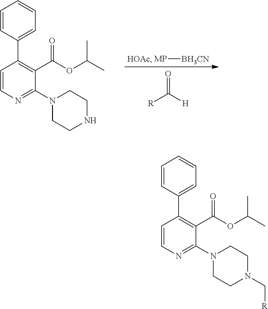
[MP][BH3CN].[HOAc].[R]C([H])=O.C1=CC(C2=C(C(OC(C)C)=O)C(N3CCNCC3)=NC=C2)=CC=C1.C1=CC(C2=C(C(OC(C)C)=O)C(N3CCN(C[R])CC3)=NC=C2)=CC=C1
